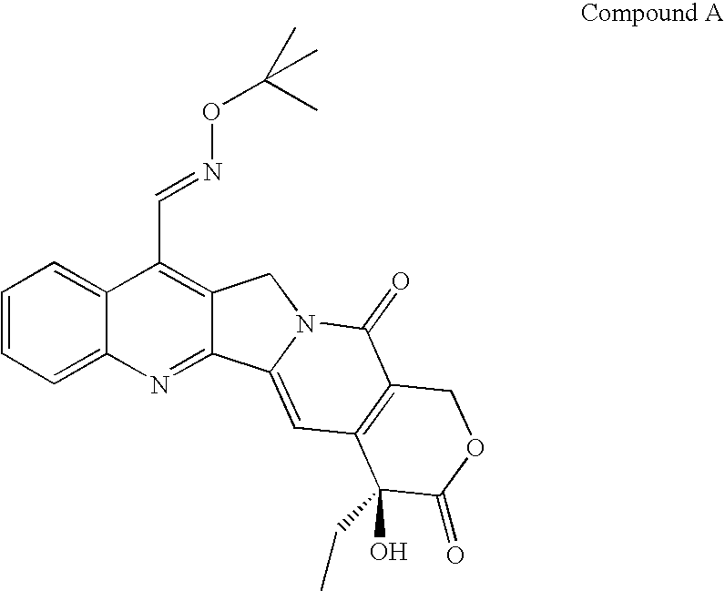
C1=CC=C2C(=C1)C(C=NOC(C)(C)C)=C1C(=N2)C2=CC3=C(C(=O)N2C1)COC(=O)C3(O)CC
